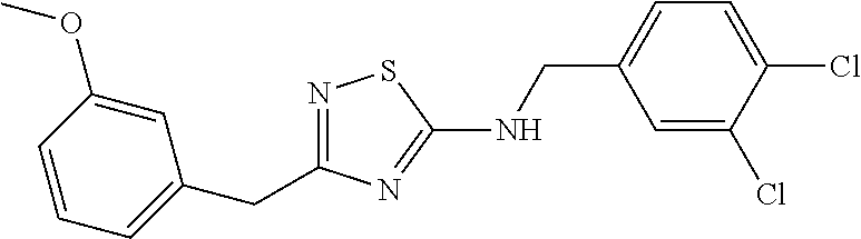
N1=C(CC2=CC=CC(OC)=C2)N=C(NCC2=CC=C(Cl)C(Cl)=C2)S1
